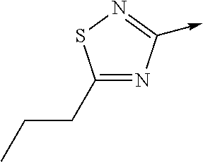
C1(CCC)=NC(->C)=NS1
